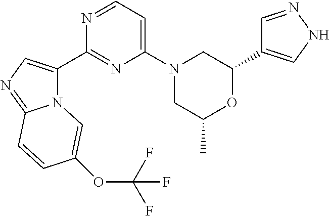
N12C(C3=NC(N4CC(C)OC(C5=CNN=C5)C4)=CC=N3)=CN=C1C=CC(OC(F)(F)F)=C2
